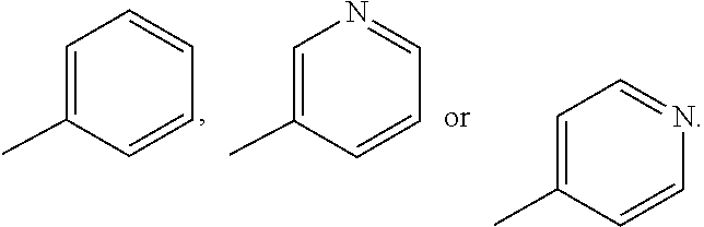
C1(C)=CC=CC=C1.C1(C)=CN=CC=C1.N1=CC=C(C)C=C1
